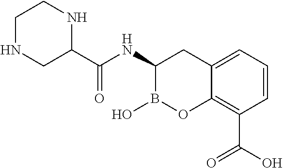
C12=CC=CC(C(O)=O)=C1OB(O)C(NC(=O)C1NCCNC1)C2
